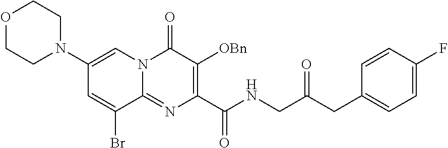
C1(N2CCOCC2)=CN2C(=NC(C(NCC(CC3=CC=C(F)C=C3)=O)=O)=C([OBn])C2=O)C(Br)=C1
